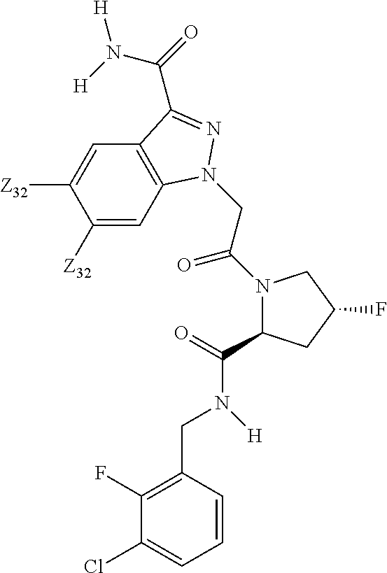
N([H])(C(=O)C1CC(F)CN1C(CN1C2=C(C=C([Z32])C([Z32])=C2)C(C(=O)N([H])[H])=N1)=O)CC1=C(F)C(Cl)=CC=C1
